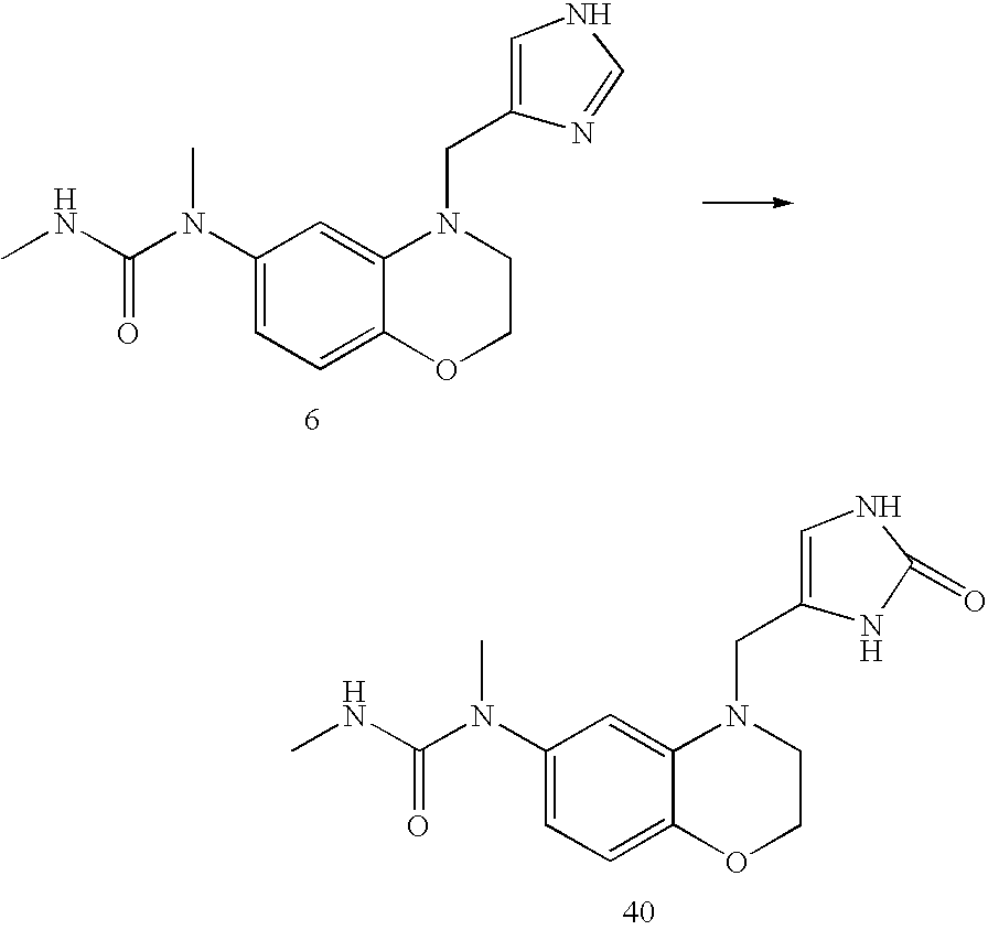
C1=C(N(C(NC)=O)C)C=C2C(=C1)OCCN2CC1=CNC=N1.C1=C(N(C(NC)=O)C)C=C2C(=C1)OCCN2CC1=CNC(=O)N1
